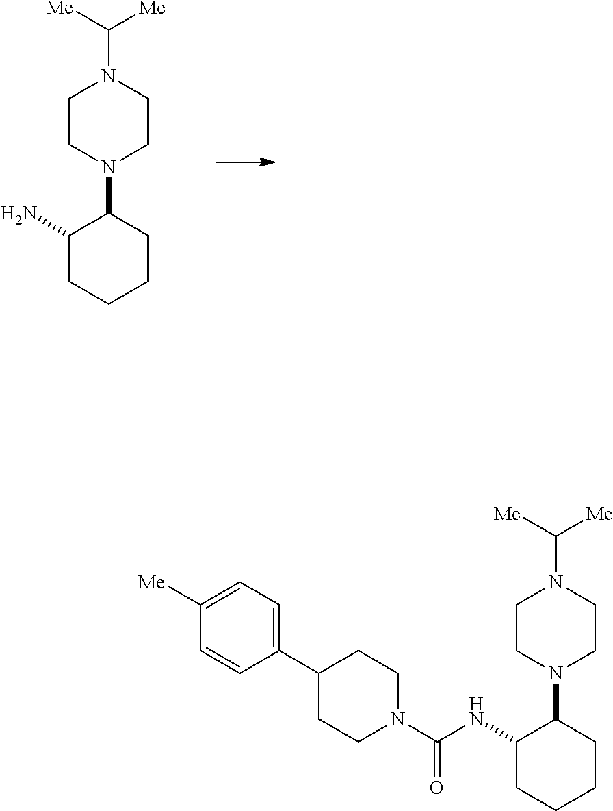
N1(C2C(N)CCCC2)CCN(C([Me])[Me])CC1.N1(C2C(NC(N3CCC(C4=CC=C([Me])C=C4)CC3)=O)CCCC2)CCN(C([Me])[Me])CC1
